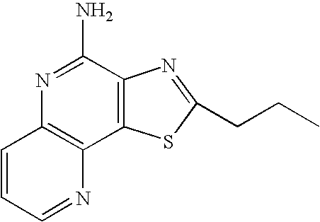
N1=C(N)C2=C(C3=C1C=CC=N3)SC(CCC)=N2
